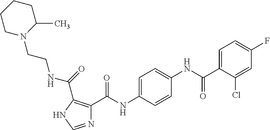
N1=CNC(C(NCCN2C(C)CCCC2)=O)=C1C(NC1=CC=C(NC(C2=CC=C(F)C=C2Cl)=O)C=C1)=O
